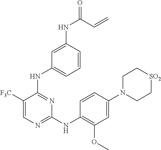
C1(N2CC[SO2]CC2)=CC(OC)=C(NC2=NC=C([F3C])C(NC3=CC=CC(NC(=O)C=C)=C3)=N2)C=C1
